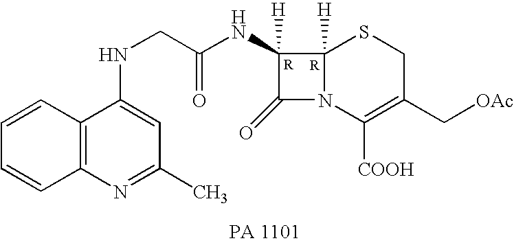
C1(=O)N2C([H])(C1([H])NC(CNC1=CC(C)=NC3=C1C=CC=C3)=O)SCC(C[OAc])=C2[COOH]
